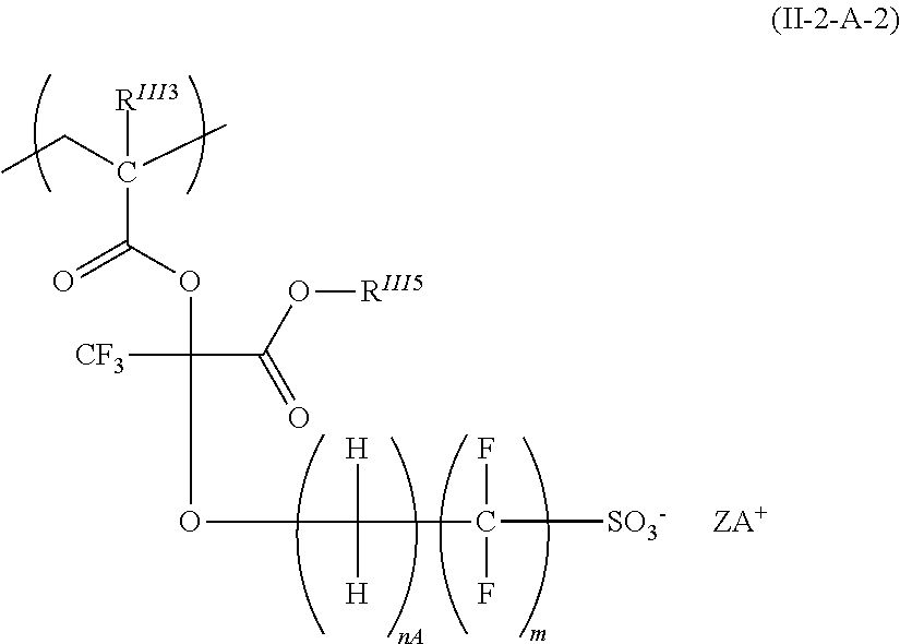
CCC(C)([RIII3])C(OC([CF3])(C(O[RIII5])=O)OC([H])([H])C(F)(F)[SO3-])=O
